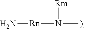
N[Rn]N([Rm])C
